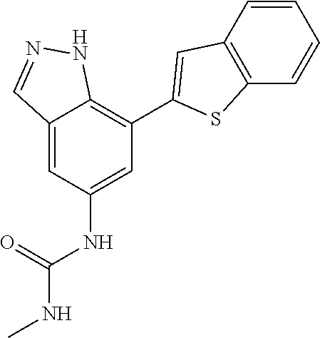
C12=CC(NC(=O)NC)=CC(C3=CC4=C(S3)C=CC=C4)=C1NN=C2
